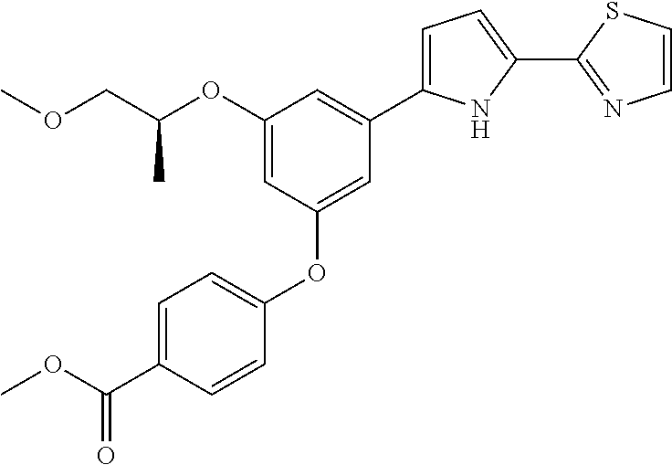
C1=C(C(OC)=O)C=CC(OC2=CC(C3=CC=C(C4=NC=CS4)N3)=CC(OC(COC)C)=C2)=C1
